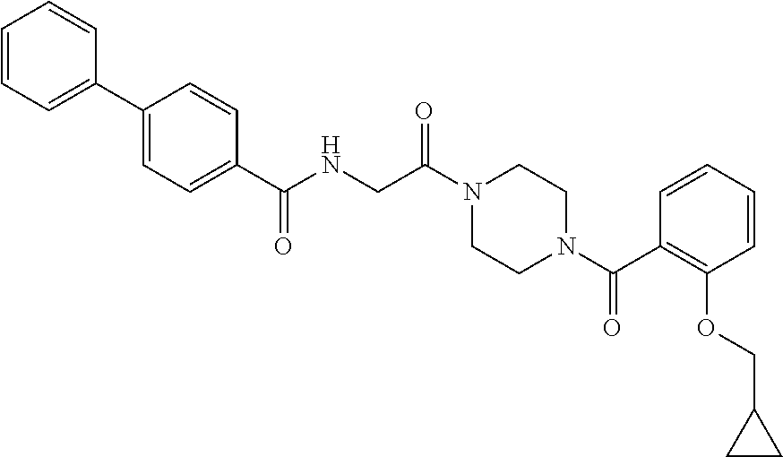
C1=CC=C(C2=CC=C(C(NCC(N3CCN(C(C4=C(OCC5CC5)C=CC=C4)=O)CC3)=O)=O)C=C2)C=C1
